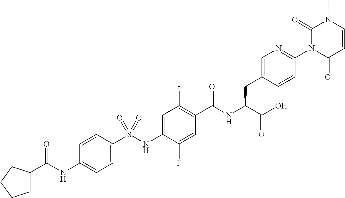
C1=C(S(NC2=CC(F)=C(C(NC(C(O)=O)CC3=CN=C(N4C(=O)C=CN(C)C4=O)C=C3)=O)C=C2F)(=O)=O)C=CC(NC(=O)C2CCCC2)=C1
